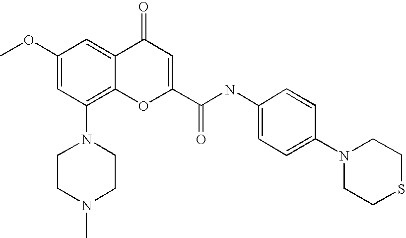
N1(C2=C3C(=CC(OC)=C2)C(=O)C=C(C(NC2=CC=C(N4CCSCC4)C=C2)=O)O3)CCN(C)CC1
